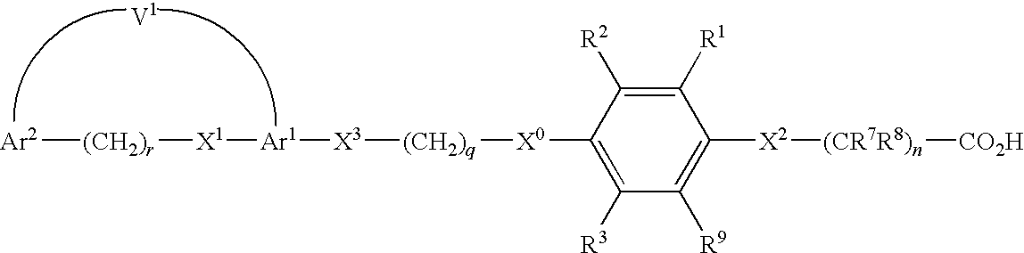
C1([R1])=C([R2])C([X0][(CH2)q][X3][Ar1][X1][(CH2)r][Ar2])=C([R3])C([R9])=C1[X2][(CR7R8)n][CO2H].[V1]
